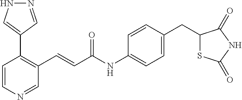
C1=CN=CC(C=CC(=O)NC2=CC=C(CC3SC(=O)NC3=O)C=C2)=C1C1=CNN=C1
